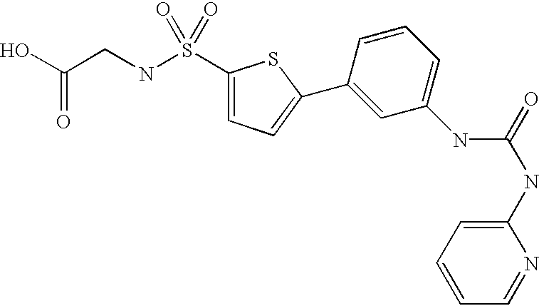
OC(CNS(C1=CC=C(C2=CC(NC(NC3=CC=CC=N3)=O)=CC=C2)S1)(=O)=O)=O
